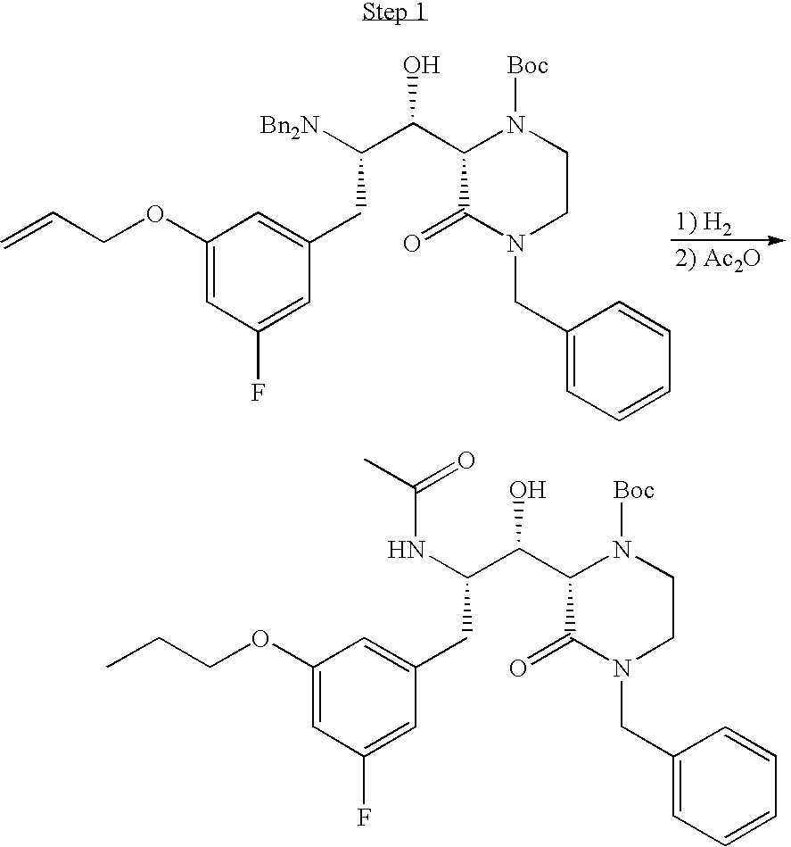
C(=C)COC1=CC(F)=CC(CC(C(O)C2N([Boc])CCN(CC3=CC=CC=C3)C2=O)[Bn2N])=C1.C(C)COC1=CC(F)=CC(CC(C(O)C2N([Boc])CCN(CC3=CC=CC=C3)C2=O)NC(C)=O)=C1
